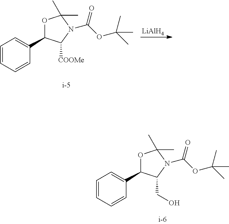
C1=CC=CC(C2OC(C)(C)N(C(OC(C)(C)C)=O)C2[COOMe])=C1.[LiAlH4].C1=CC=CC(C2OC(C)(C)N(C(OC(C)(C)C)=O)C2CO)=C1
